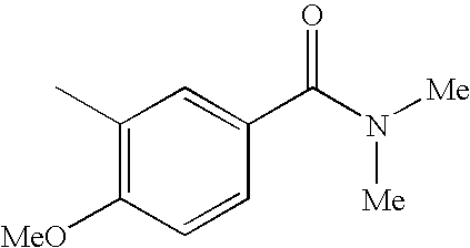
C1(C)=C([MeO])C=CC(C(N([Me])[Me])=O)=C1
